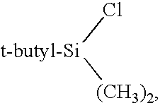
[t-butyl-Si](Cl)[(CH3)2]
